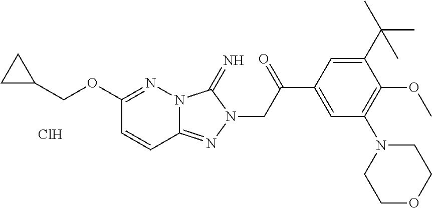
C1(OCC2CC2)=NN2C(=NN(CC(=O)C3=CC(N4CCOCC4)=C(OC)C(C(C)(C)C)=C3)C2=N)C=C1.Cl
